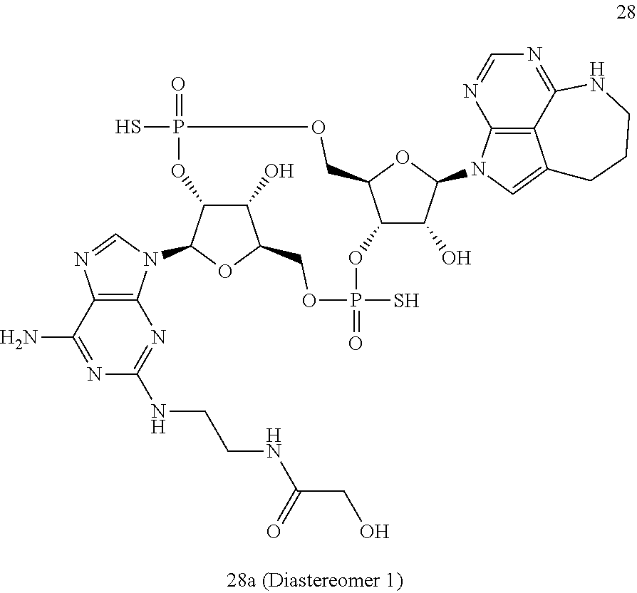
C12=C3C(=NC=N1)NCCCC3=CN2C1C(O)C2C(O1)COP(S)(=O)OC1C(O)C(OC1N1C3=C(C(N)=NC(NCCNC(CO)=O)=N3)N=C1)COP(=O)(S)O2
